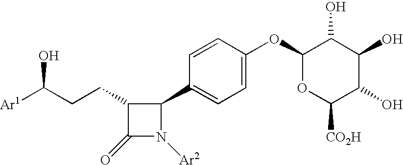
[Ar1]C(CCC1C(=O)N([Ar2])C1C1=CC=C(OC2OC([CO2H])C(O)C(O)C2O)C=C1)O
